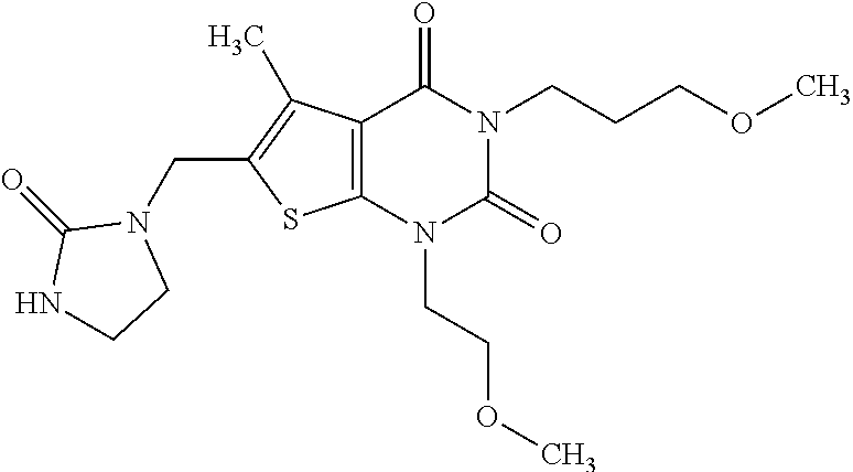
C12=C(N(CCOC)C(=O)N(CCCOC)C1=O)SC(CN1C(=O)NCC1)=C2C
